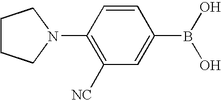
C1CCN(C2=C([NC])C=C(B(O)O)C=C2)C1
